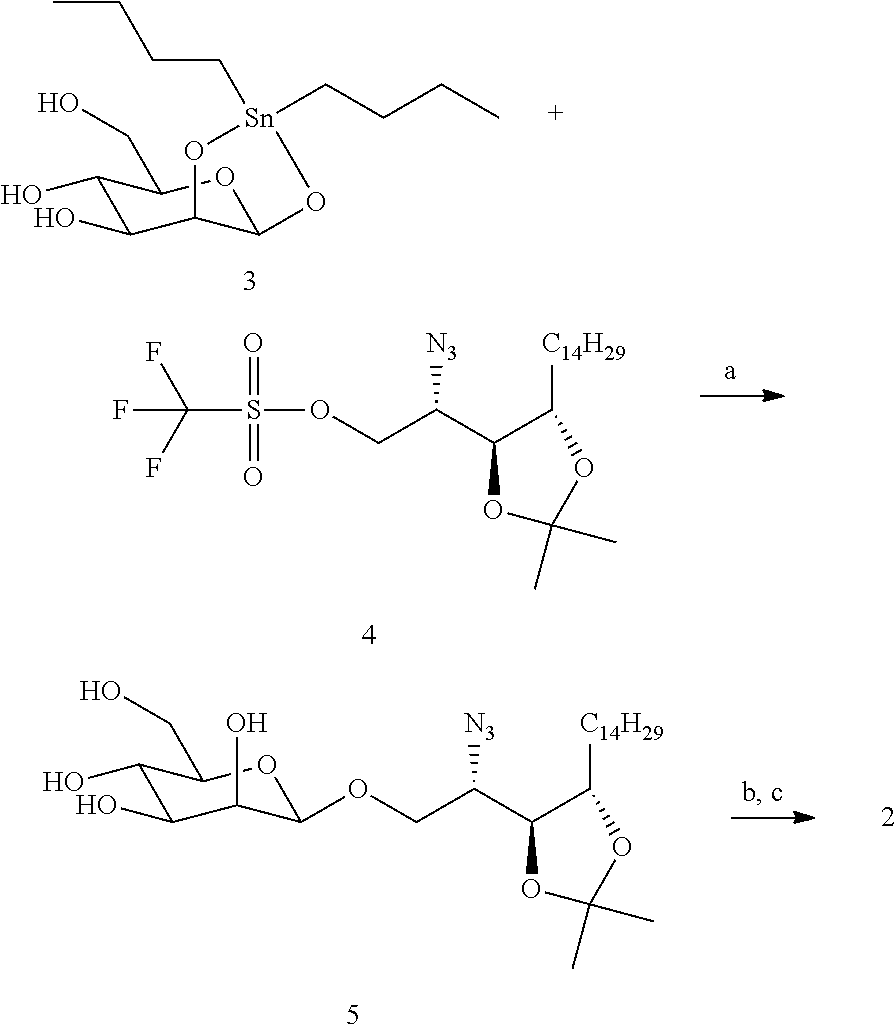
C1(O)C(O)C2C(OC1CO)O[Sn](CCCC)(CCCC)O2.FC(F)(F)S(=O)(=O)OCC(C1C([C14H29])OC(C)(C)O1)[N3].O(CC(C1C([C14H29])OC(C)(C)O1)[N3])C1C(O)C(O)C(O)C(CO)O1
